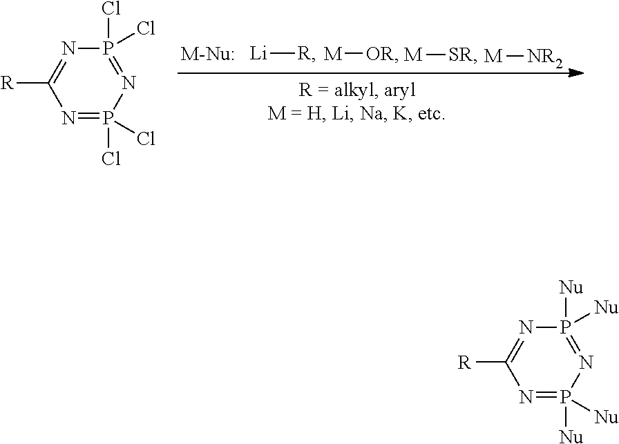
N1=P(Cl)(Cl)N=P(Cl)(Cl)N=C1[R].[M][OR].[M][NR2].[Li][R].[M][SR].N1=P([Nu])([Nu])N=P([Nu])([Nu])N=C1[R]
